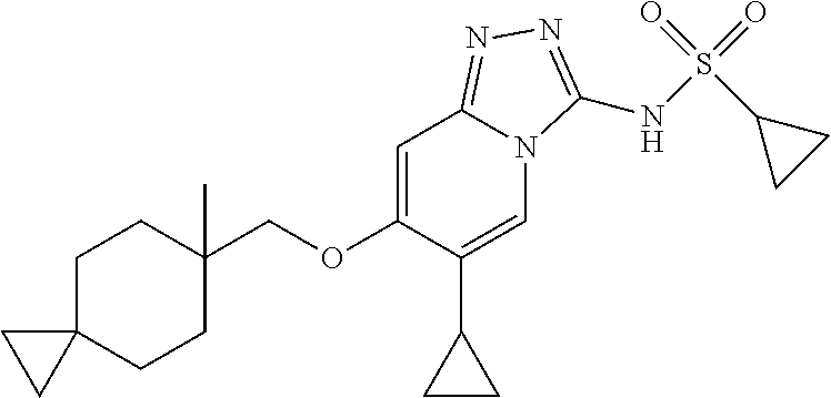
C1=C(OCC2(C)CCC3(CC2)CC3)C(C2CC2)=CN2C1=NN=C2NS(=O)(=O)C1CC1
